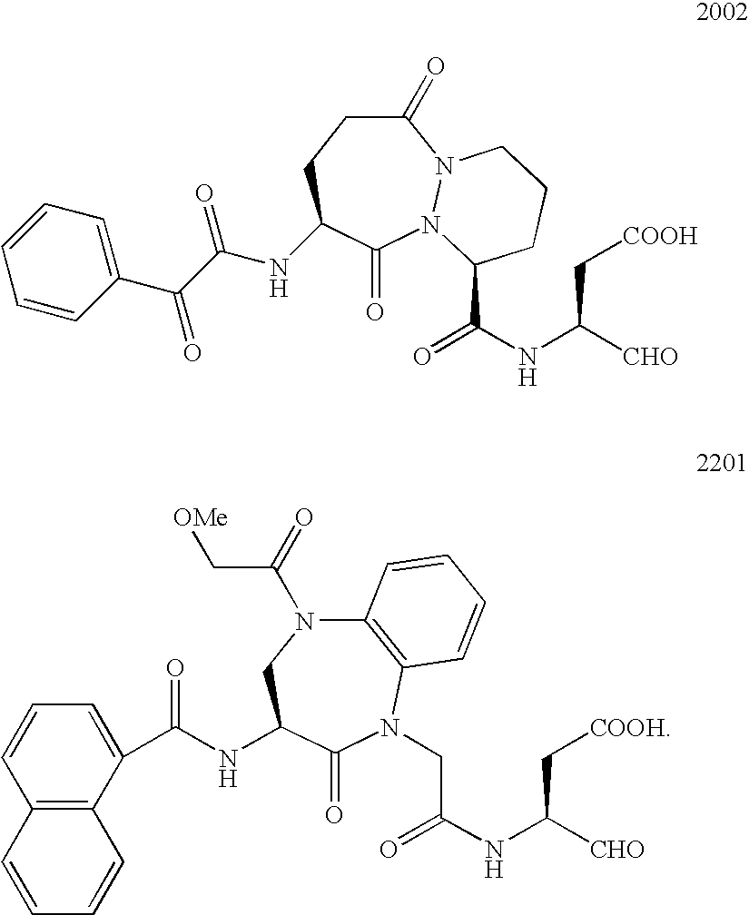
C1(=O)CCC(NC(C(C2=CC=CC=C2)=O)=O)C(=O)N2N1CCCC2C(NC([CHO])C[COOH])=O.C12=C(N(CC(NC([CHO])C[COOH])=O)C(=O)C(NC(=O)C3=CC=CC4=C3C=CC=C4)CN1C(C[OMe])=O)C=CC=C2
